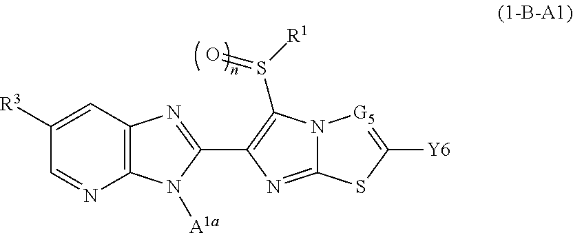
C1([R3])=CC2=C(N=C1)N([A1a])C(C1=C(S([R1])=O)N3C(=N1)SC([Y6])=[G5]3)=N2
